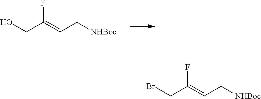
OCC(=CC[NHBoc])F.BrCC(=CC[NHBoc])F
